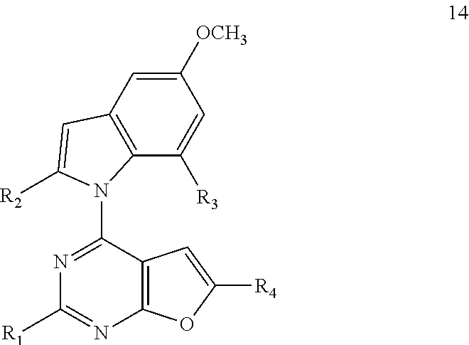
C1(N2C3=C(C=C([OCH3])C=C3[R3])C=C2[R2])=NC([R1])=NC2=C1C=C([R4])O2
